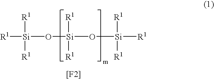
[R1][Si](O[Si](O[Si]([R1])([R1])[R1])([R1])[R1])([R1])[R1].[[F2]]
